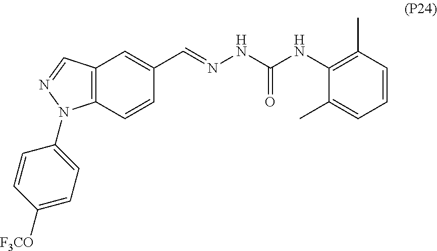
C12=C(C=CC(C=NNC(NC3=C(C)C=CC=C3C)=O)=C1)N(C1=CC=C([F3CO])C=C1)N=C2
